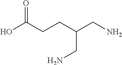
OC(CCC(CN)CN)=O
